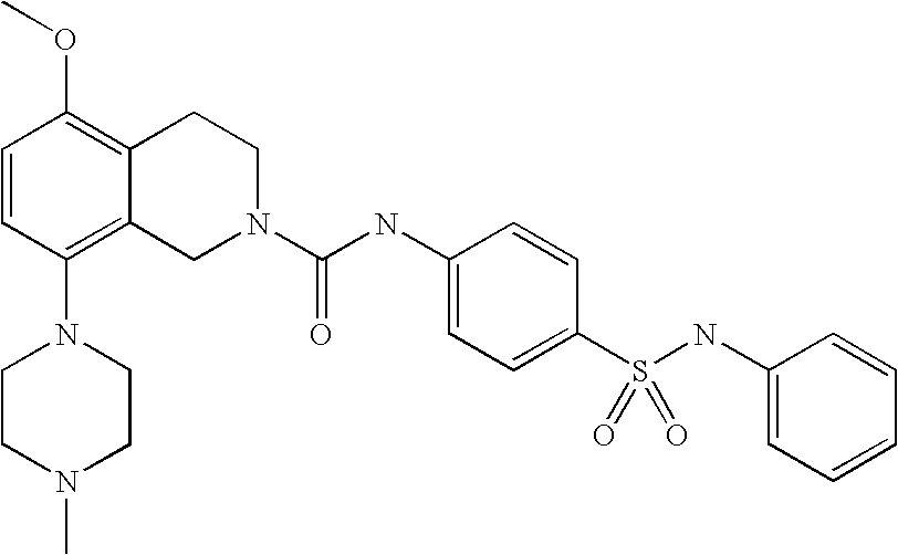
O(C1=C2C(=C(N3CCN(C)CC3)C=C1)CN(C(NC1=CC=C(S(NC3=CC=CC=C3)(=O)=O)C=C1)=O)CC2)C
